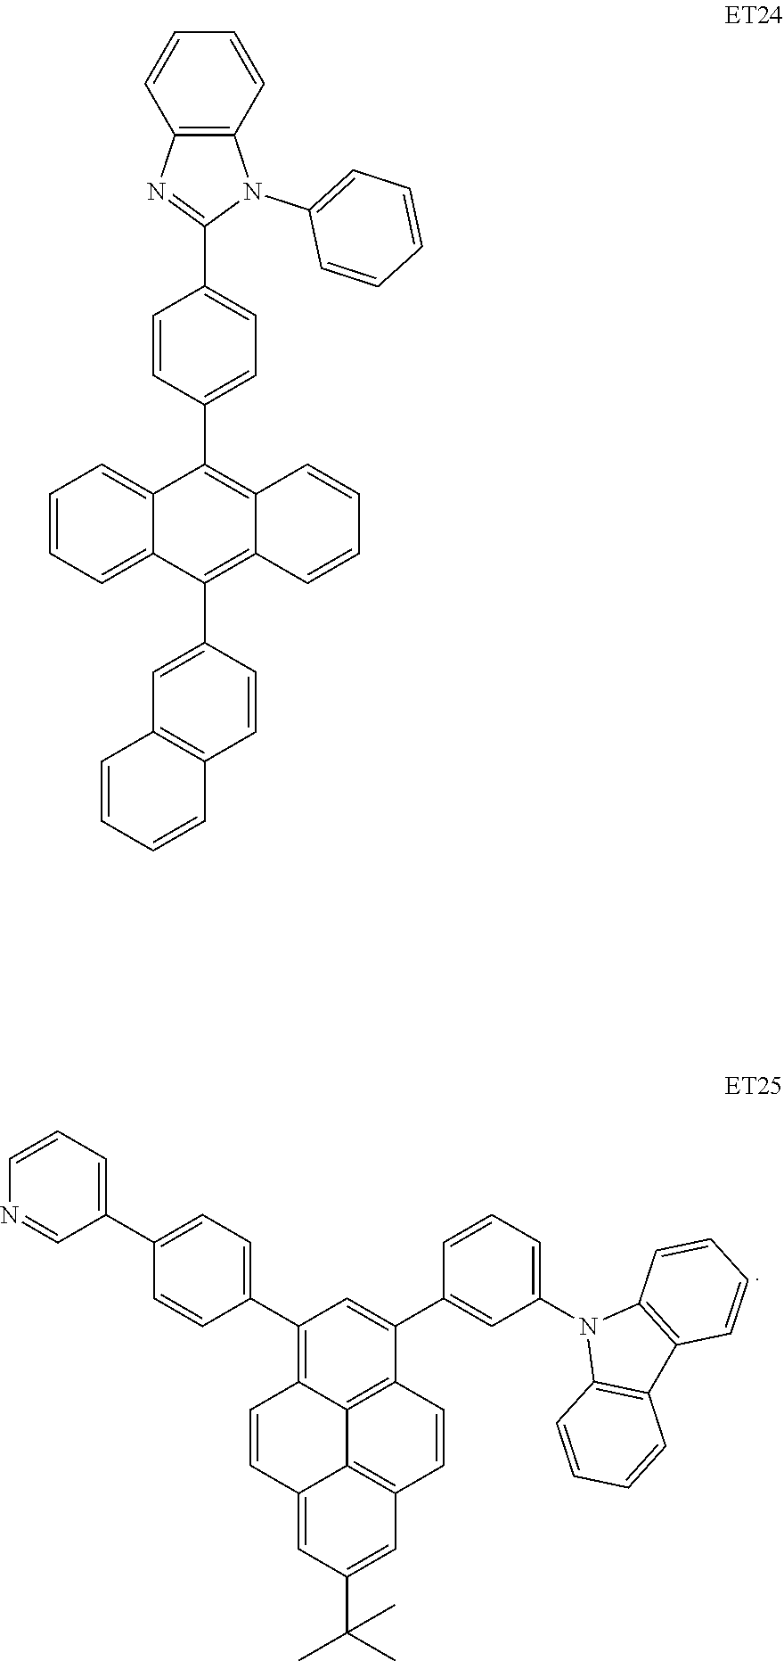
C12=C3C=CC4=C1C(=C(C1=CC=C(C5=CC=CN=C5)C=C1)C=C4C1=CC(N4C5=C(C6=C4C=CC=C6)C=CC=C5)=CC=C1)C=CC2=CC(C(C)(C)C)=C3.C1=CC=C2C(=C1)C(C1=CC=C(C3=NC4=C(N3C3=CC=CC=C3)C=CC=C4)C=C1)=C1C(=C2C2=CC3=C(C=C2)C=CC=C3)C=CC=C1
